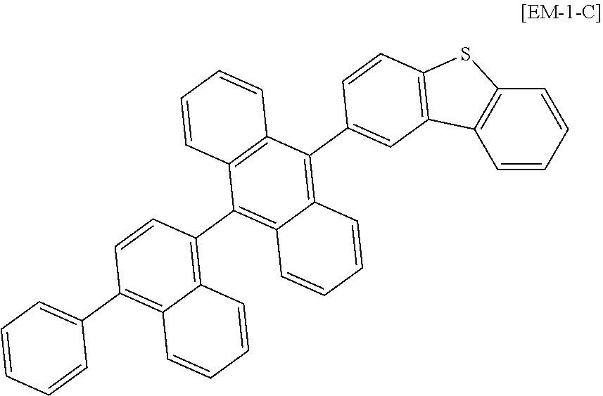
C1=CC=CC2=C1C1=C(S2)C=CC(C2=C3C(=C(C4=C5C(=C(C6=CC=CC=C6)C=C4)C=CC=C5)C4=C2C=CC=C4)C=CC=C3)=C1
